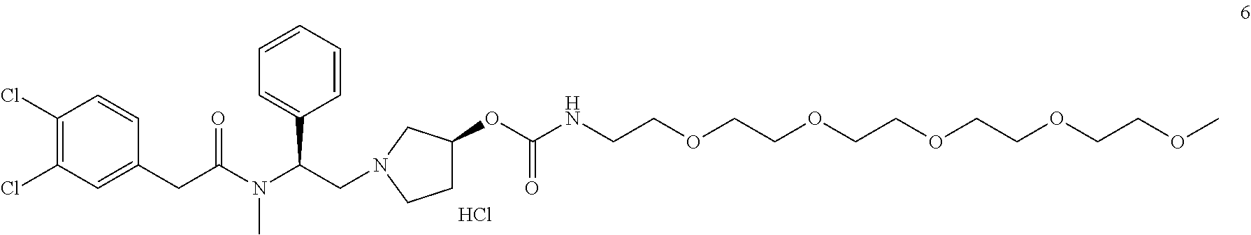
Cl.C1(Cl)=C(Cl)C=C(CC(N(C(CN2CC(OC(NCCOCCOCCOCCOCCOC)=O)CC2)C2=CC=CC=C2)C)=O)C=C1
